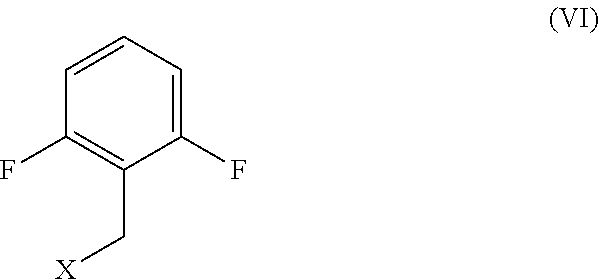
C1(F)=CC=CC(F)=C1C[X]
